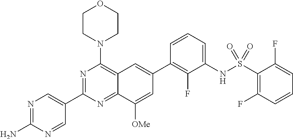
C12=NC(C3=CN=C(N)N=C3)=NC(N3CCOCC3)=C1C=C(C1=C(F)C(NS(C3=C(F)C=CC=C3F)(=O)=O)=CC=C1)C=C2[OMe]
